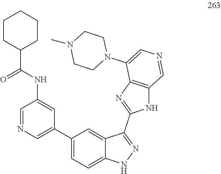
C1(C(NC2=CC(C3=CC=C4C(=C3)C(C3=NC5=C(N3)C=NC=C5N3CCN(C)CC3)=NN4)=CN=C2)=O)CCCCC1
